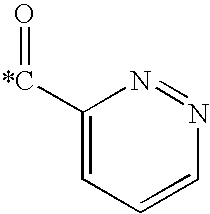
C1([*C]=O)=CC=CN=N1
